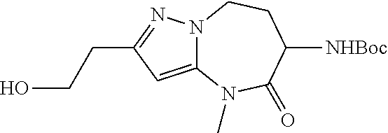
N12C(=CC(CCO)=N1)N(C)C(=O)C([NHBoc])CC2
